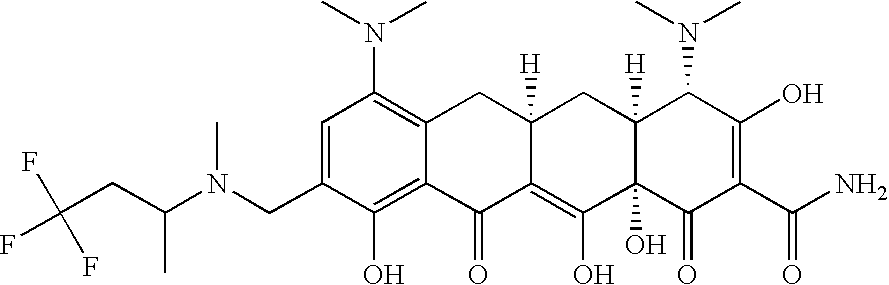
N(CC1=CC(N(C)C)=C2C(=C1O)C(=O)C1=C(O)C3(O)C([H])(CC1([H])C2)C(N(C)C)C(O)=C(C(N)=O)C3=O)(C(CC(F)(F)F)C)C
